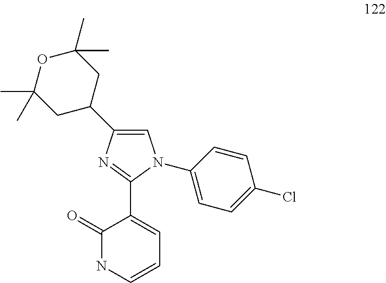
C1=C(C2CC(C)(C)OC(C)(C)C2)N=C(C2=CC=CNC2=O)N1C1=CC=C(Cl)C=C1
